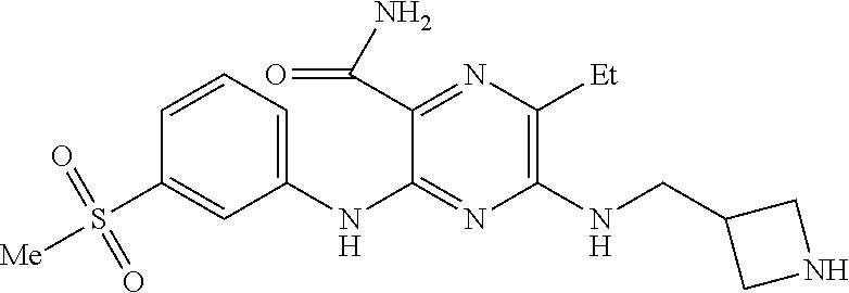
C1(NC2=NC(NCC3CNC3)=C([Et])N=C2C(N)=O)=CC=CC(S([Me])(=O)=O)=C1
